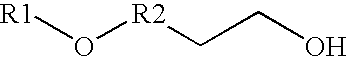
O([R2]CCO)[R1]
